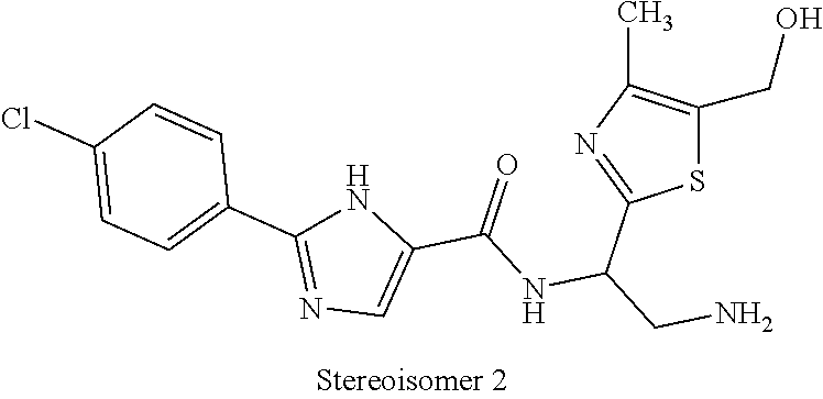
S1C(CO)=C(C)N=C1C(CN)NC(C1=CN=C(C2=CC=C(Cl)C=C2)N1)=O
